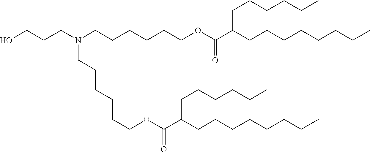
C(CCN(CCCCCCOC(C(CCCCCCCC)CCCCCC)=O)CCCCCCOC(C(CCCCCCCC)CCCCCC)=O)O
